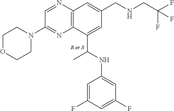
C12=C(N=CC(N3CCOCC3)=N1)C=C(CNCC(F)(F)F)C=C2C(C)NC1=CC(F)=CC(F)=C1
